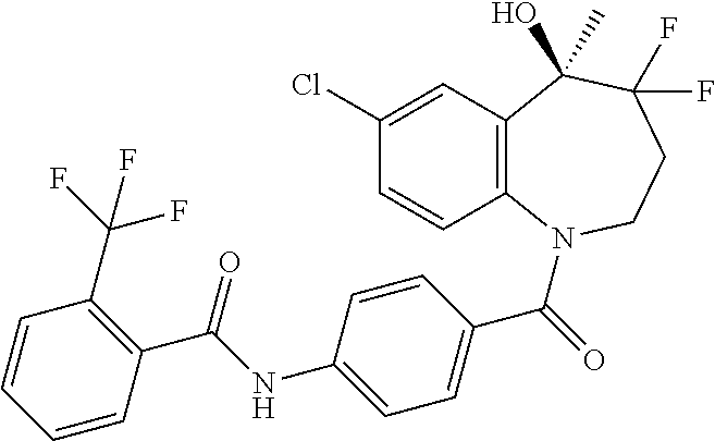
C1(Cl)=CC2=C(C=C1)N(C(=O)C1=CC=C(NC(C3=C(C(F)(F)F)C=CC=C3)=O)C=C1)CCC(F)(F)C2(O)C
